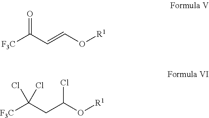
[F3C]C(C=CO[R1])=O.[F3C]C(CC(O[R1])Cl)(Cl)Cl
